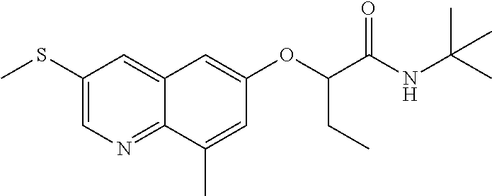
C1(SC)=CN=C2C(=C1)C=C(OC(C(NC(C)(C)C)=O)CC)C=C2C
